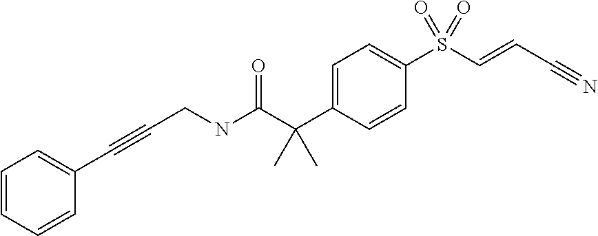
C1=CC(C(C(NCC#CC2=CC=CC=C2)=O)(C)C)=CC=C1S(C=CC#N)(=O)=O
